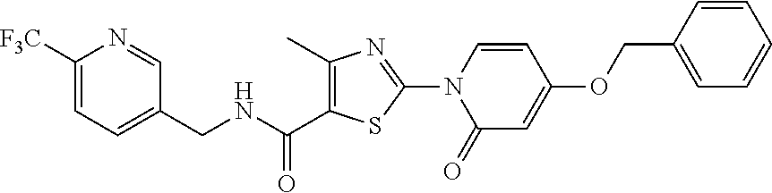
C1(=O)C=C(OCC2=CC=CC=C2)C=CN1C1=NC(C)=C(C(NCC2=CC=C([F3C])N=C2)=O)S1
